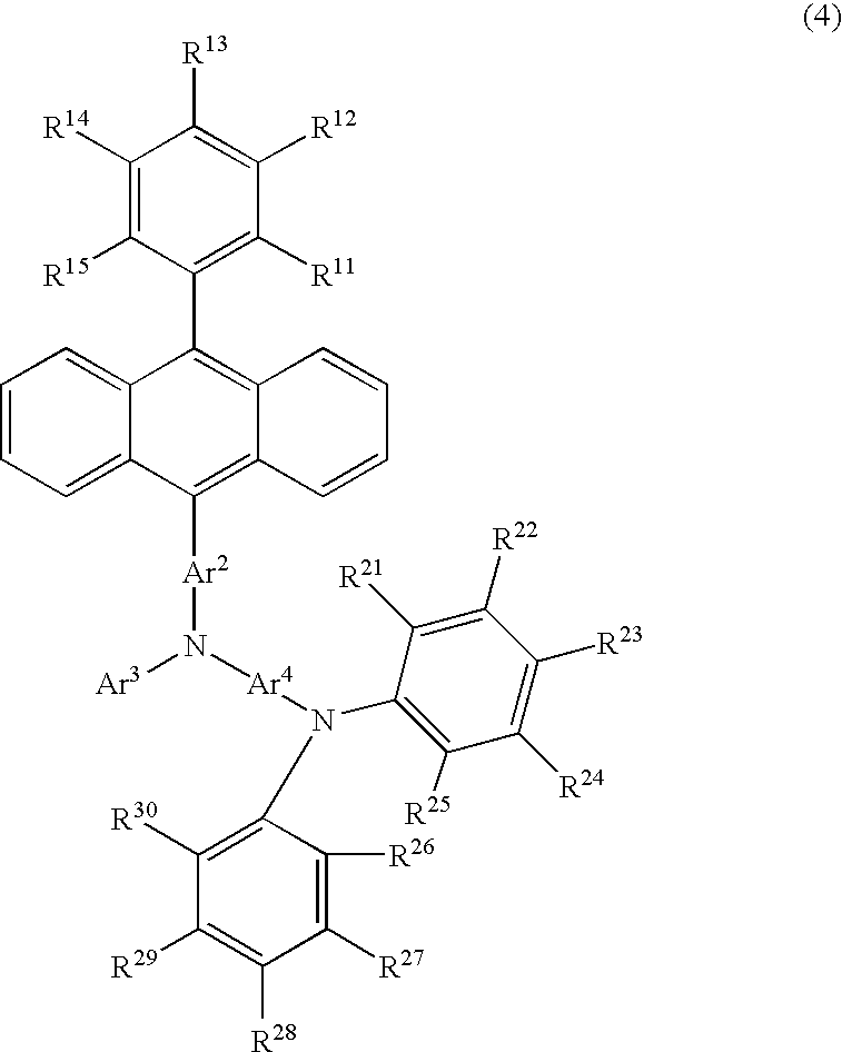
C1(C2=C3C(=C([Ar2]N([Ar4]N(C4=C([R30])C([R29])=C([R28])C([R27])=C4[R26])C4=C([R25])C([R24])=C([R23])C([R22])=C4[R21])[Ar3])C4=CC=CC=C24)C=CC=C3)=C([R11])C([R12])=C([R13])C([R14])=C1[R15]
